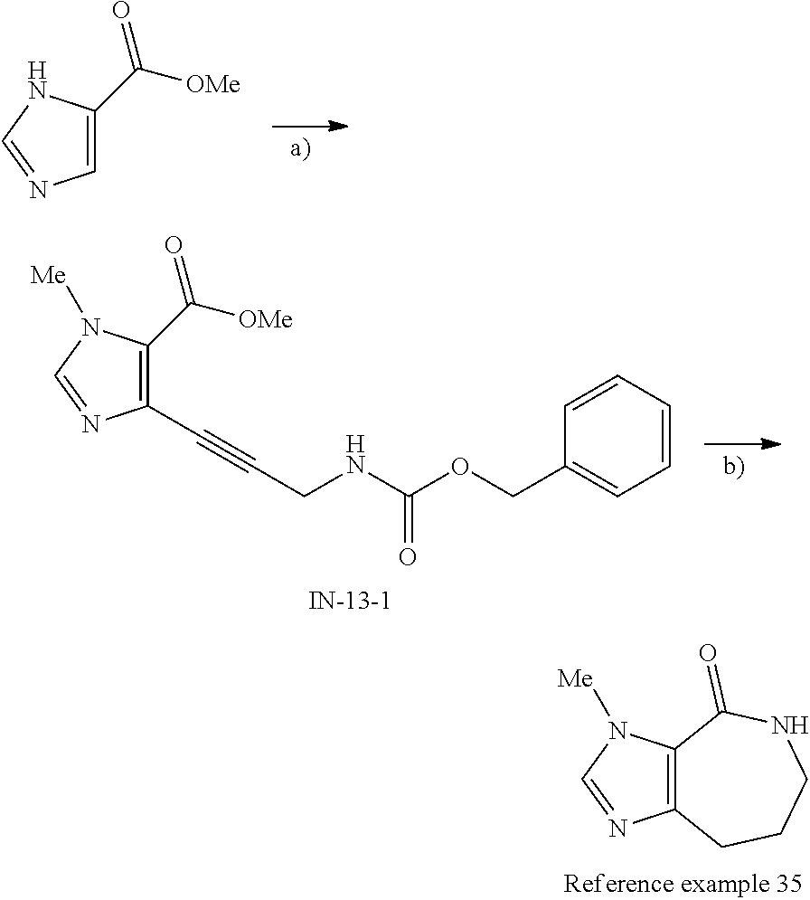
C12=C(N([Me])C=N1)C(=O)NCCC2.C1=C(C([OMe])=O)NC=N1.C1(C#CCNC(OCC2=CC=CC=C2)=O)=C(C([OMe])=O)N([Me])C=N1
